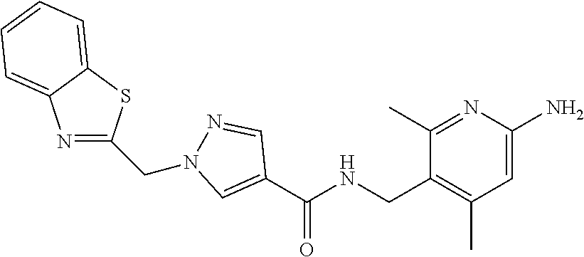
C1=C(N)N=C(C)C(CNC(C2=CN(CC3=NC4=CC=CC=C4S3)N=C2)=O)=C1C
